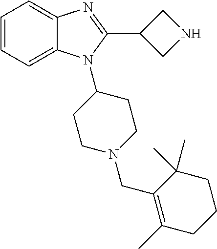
C1=CC=C2C(=C1)N=C(C1CNC1)N2C1CCN(CC2=C(C)CCCC2(C)C)CC1
